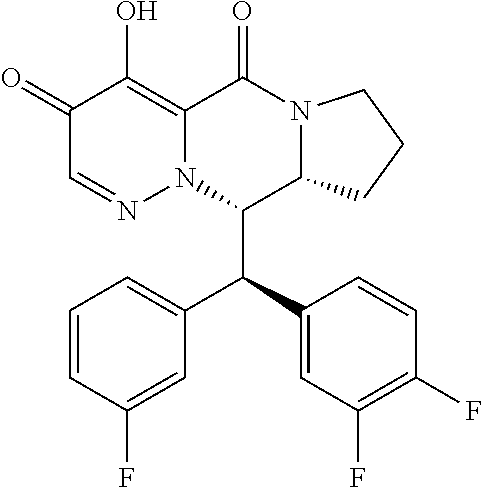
C1=CC(F)=CC(C(C2=CC(F)=C(F)C=C2)C2C3N(C(=O)C4=C(O)C(=O)C=NN24)CCC3)=C1
